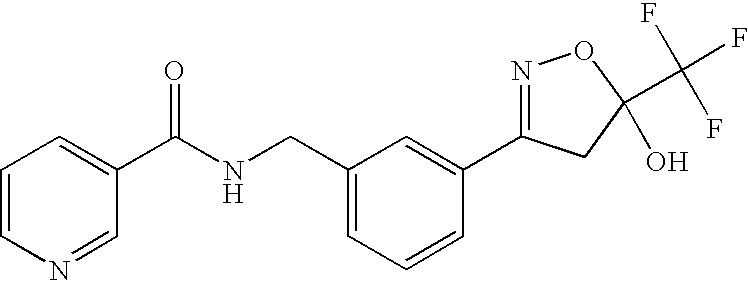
C1(C(NCC2=CC=CC(C3=NOC(C(F)(F)F)(O)C3)=C2)=O)=CC=CN=C1
